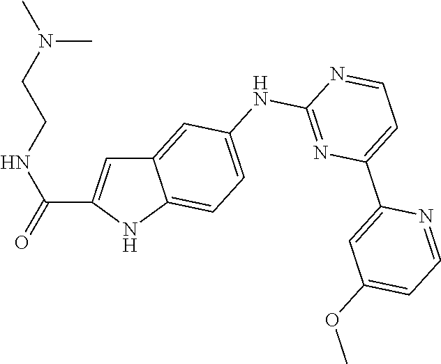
C12=CC(NC3=NC(C4=CC(OC)=CC=N4)=CC=N3)=CC=C1NC(C(NCCN(C)C)=O)=C2
